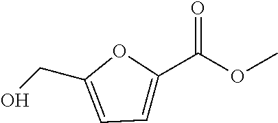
OCC1=CC=C(C(=O)OC)O1
